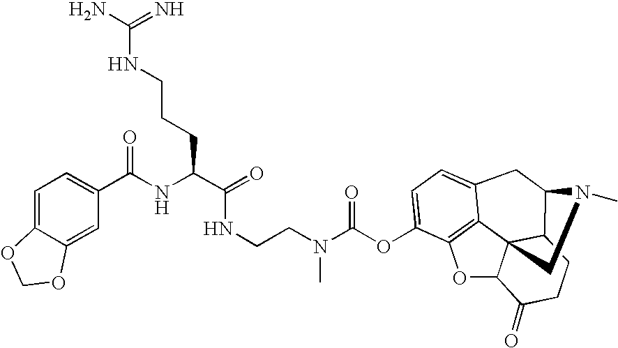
C(N(C(OC1=CC=C2C3=C1OC1C34C(C(C2)N(C)C4)CCC1=O)=O)C)CNC(=O)C(NC(=O)C1=CC=C2C(=C1)OCO2)CCCNC(=N)N
